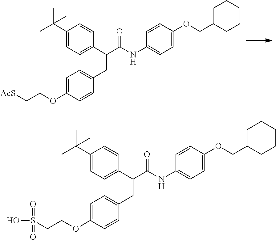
C1(C(C)(C)C)=CC=C(C(C(NC2=CC=C(OCC3CCCCC3)C=C2)=O)CC2=CC=C(OCC[AcS])C=C2)C=C1.C1(C(C)(C)C)=CC=C(C(C(NC2=CC=C(OCC3CCCCC3)C=C2)=O)CC2=CC=C(OCCS(O)(=O)=O)C=C2)C=C1
